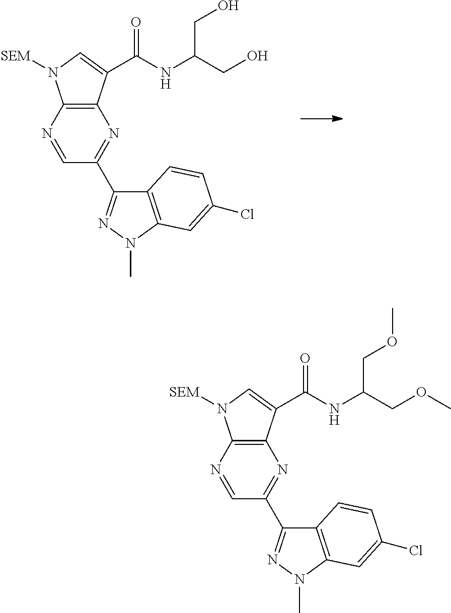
C12=C(N=CC(C3=NN(C)C4=C3C=CC(Cl)=C4)=N1)N([SEM])C=C2C(NC(CO)CO)=O.C12=C(N=CC(C3=NN(C)C4=C3C=CC(Cl)=C4)=N1)N([SEM])C=C2C(NC(COC)COC)=O
